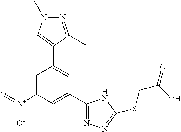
C1(C2=NN=C(SCC(=O)O)N2)=CC([N+]([O-])=O)=CC(C2=CN(C)N=C2C)=C1
